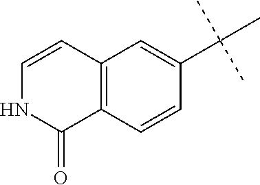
C1=CC2=C(C(=O)N1)C=CC(C(C)(C)C)=C2
